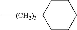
C[(CH2)3]C1CCCCC1
